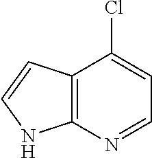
C12=C(N=CC=C1Cl)NC=C2
